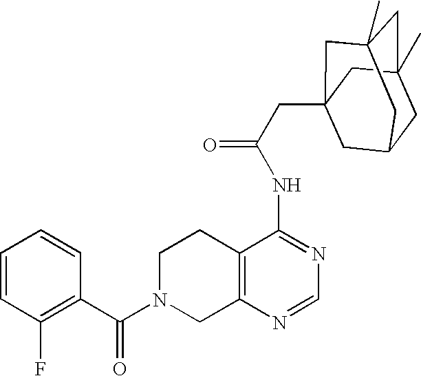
C1N(C(C2=C(F)C=CC=C2)=O)CC2=C(C1)C(NC(=O)CC13CC4CC(C)(CC(C)(C1)C4)C3)=NC=N2
